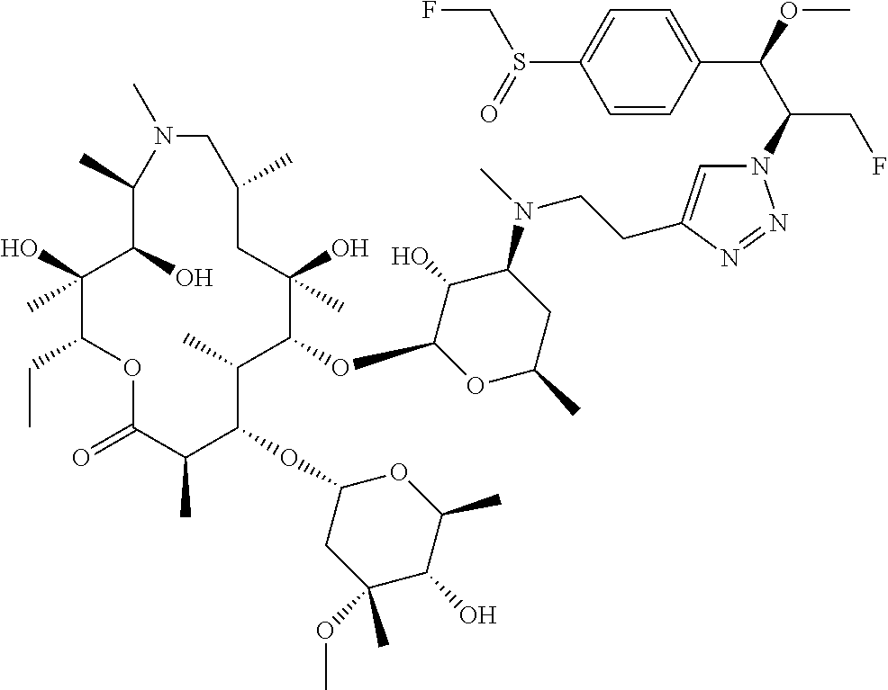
C1(O)(C)C(CC)OC(=O)C(C)C(OC2CC(OC)(C)C(O)C(C)O2)C(C)C(OC2OC(C)CC(N(C)CCC3=CN(C(C(OC)C4=CC=C(S(=O)CF)C=C4)CF)N=N3)C2O)C(O)(C)CC(C)CN(C)C(C)C1O
